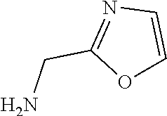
NCC1=NC=CO1
